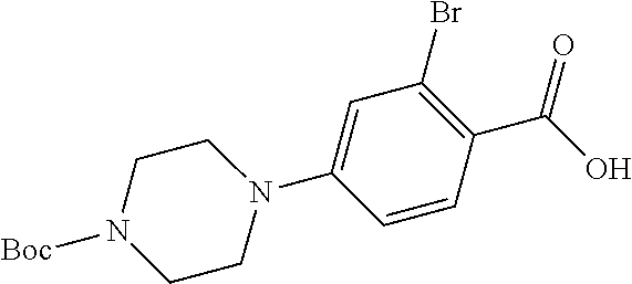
C1=C(N2CCN([Boc])CC2)C=CC(C(O)=O)=C1Br
